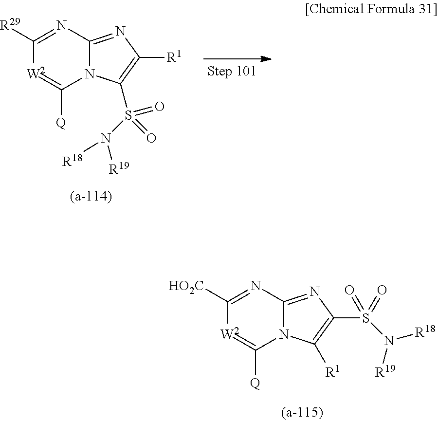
C1([HO2C])=NC2=NC(S(=O)(N([R18])[R19])=O)=C([R1])N2C([Q])=[W2]1.C1([R29])=NC2=NC([R1])=C(S(N([R18])[R19])(=O)=O)N2C([Q])=[W2]1
